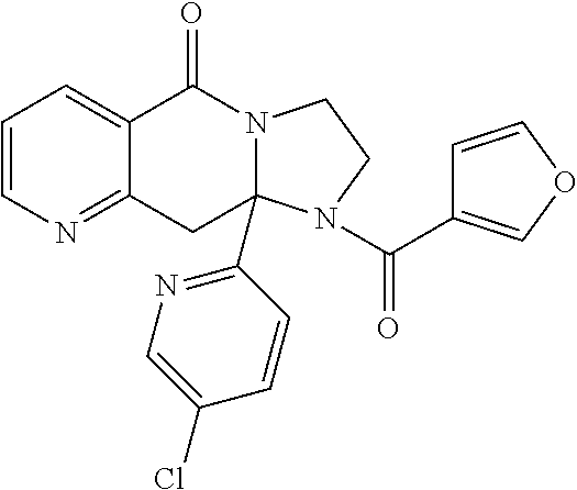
C1=CN=C2C(=C1)C(=O)N1CCN(C(=O)C3=COC=C3)C1(C1=NC=C(Cl)C=C1)C2
